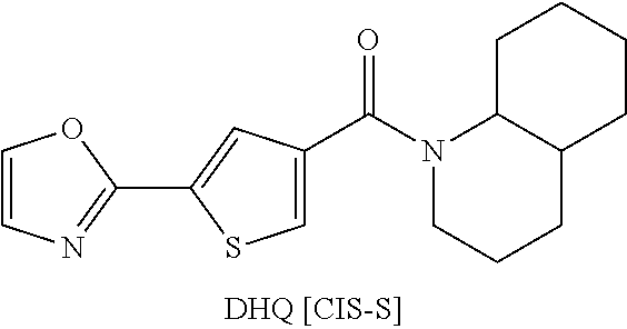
C1=C(C(N2CCCC3C2CCCC3)=O)C=C(C2=NC=CO2)S1
